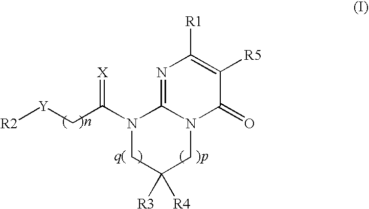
N1=C2N(C(=O)C([R5])=C1[R1])CC([R4])([R3])CN2C(C[Y][R2])=[X]
